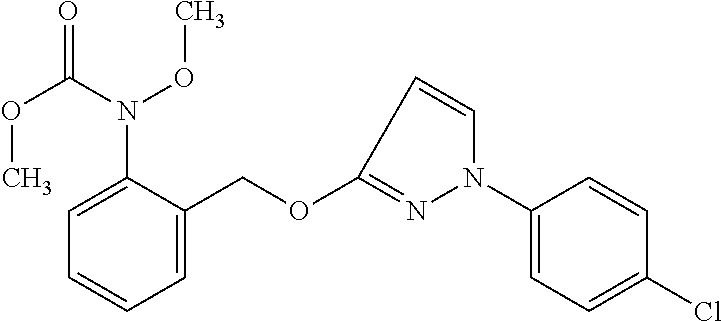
COC(=O)N(OC)C1=CC=CC=C1COC1=NN(C2=CC=C(Cl)C=C2)C=C1
